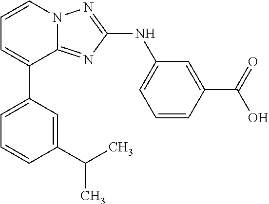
C1=C(C2=CC=CN3C2=NC(NC2=CC=CC(C(=O)O)=C2)=N3)C=C(C(C)C)C=C1
